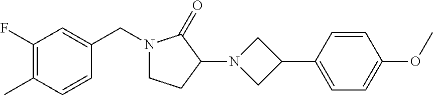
C1(F)=C(C)C=CC(CN2CCC(N3CC(C4=CC=C(OC)C=C4)C3)C2=O)=C1
